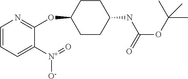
C1=CC=C([N+]([O-])=O)C(OC2CCC(NC(OC(C)(C)C)=O)CC2)=N1
